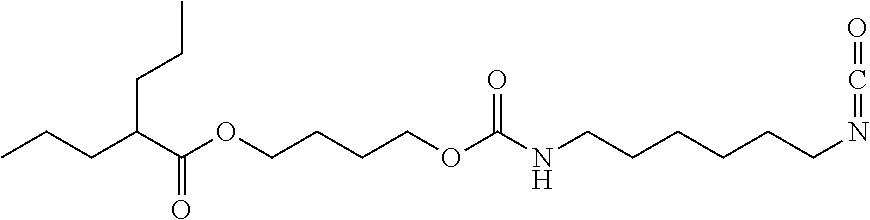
C(CC(C(OCCCCOC(NCCCCCCN=C=O)=O)=O)CCC)C
